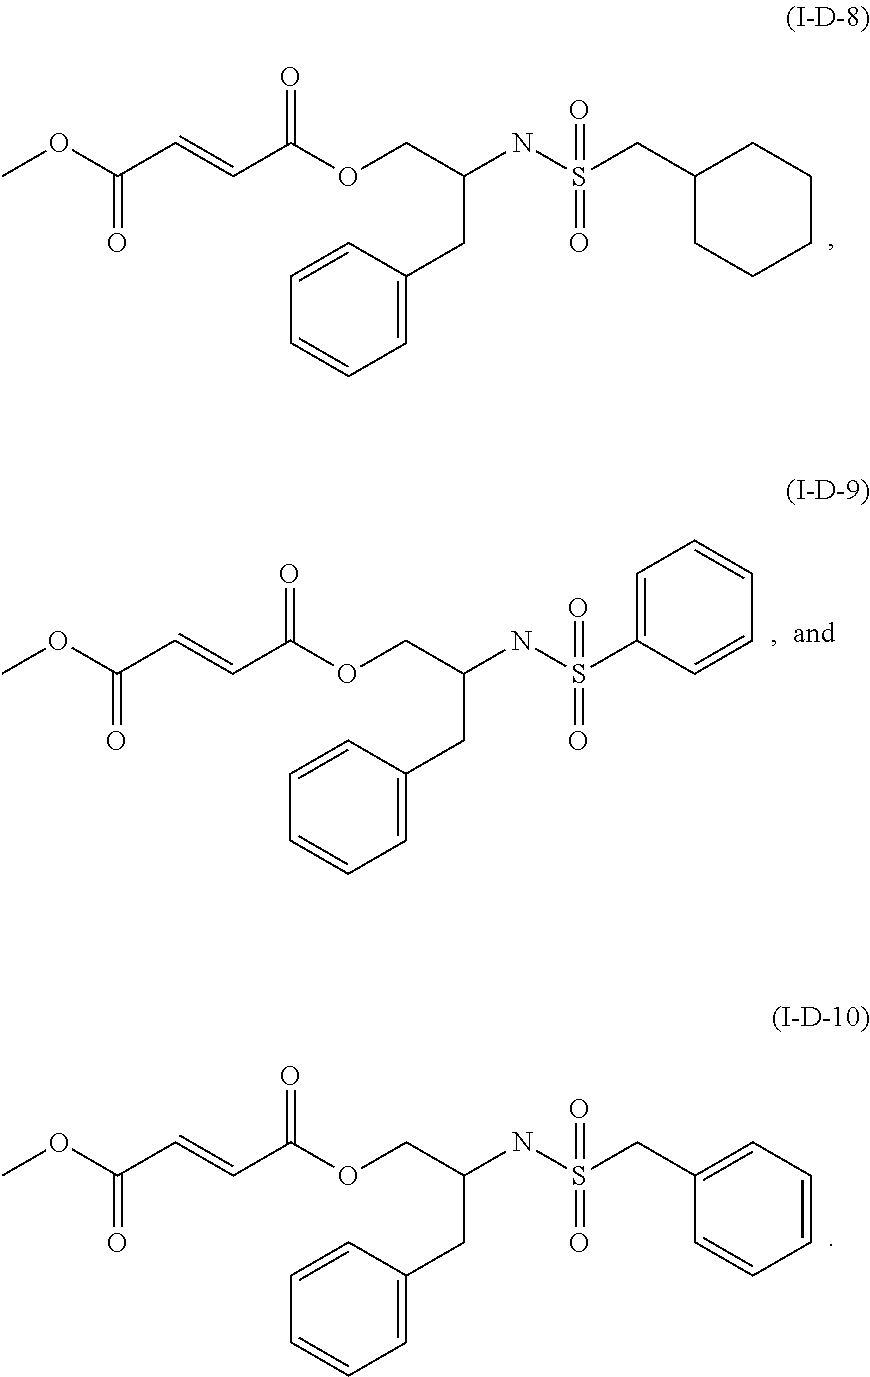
COC(C=CC(OCC(NS(C1=CC=CC=C1)(=O)=O)CC1=CC=CC=C1)=O)=O.COC(C=CC(OCC(NS(CC1=CC=CC=C1)(=O)=O)CC1=CC=CC=C1)=O)=O.COC(C=CC(OCC(NS(CC1CCCCC1)(=O)=O)CC1=CC=CC=C1)=O)=O
